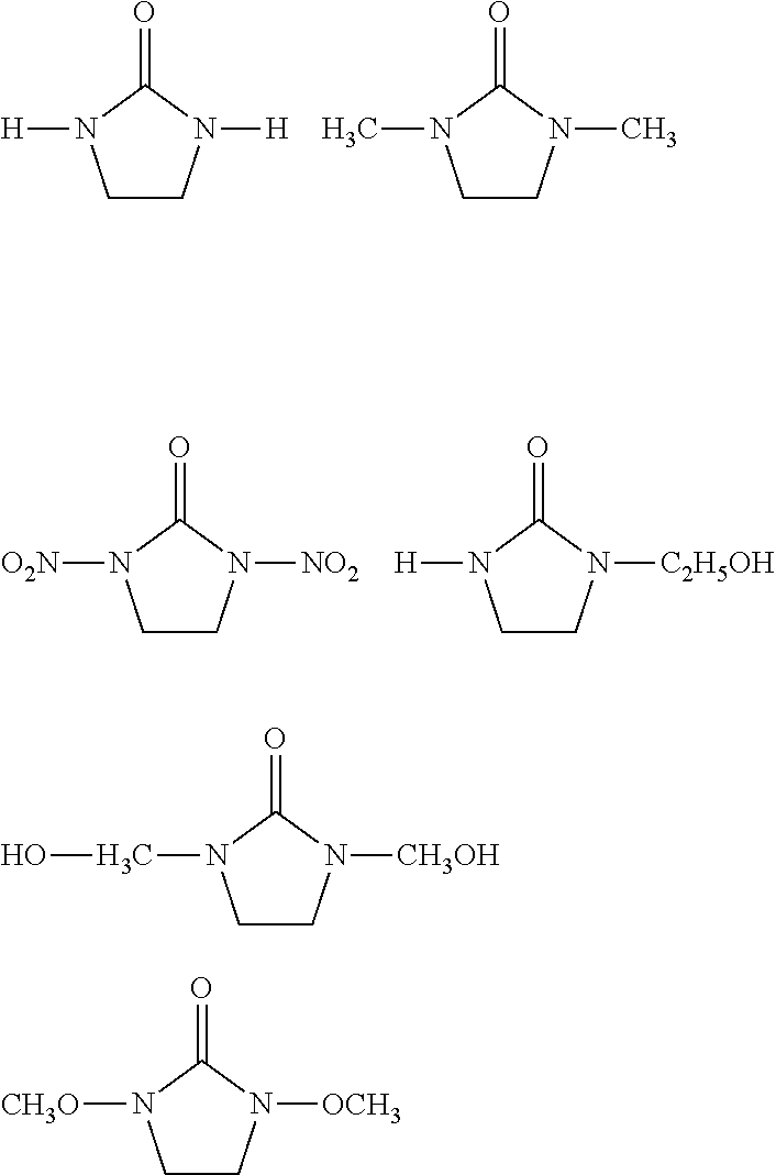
C1CN([H])C(=O)N1[H].C1CN(C)C(=O)N1C.C1CN([NO2])C(=O)N1[O2N].C1CN([C2H5OH])C(=O)N1[H].C1CN([CH3OH])C(=O)N1CO.C1CN([OCH3])C(=O)N1[CH3O]
